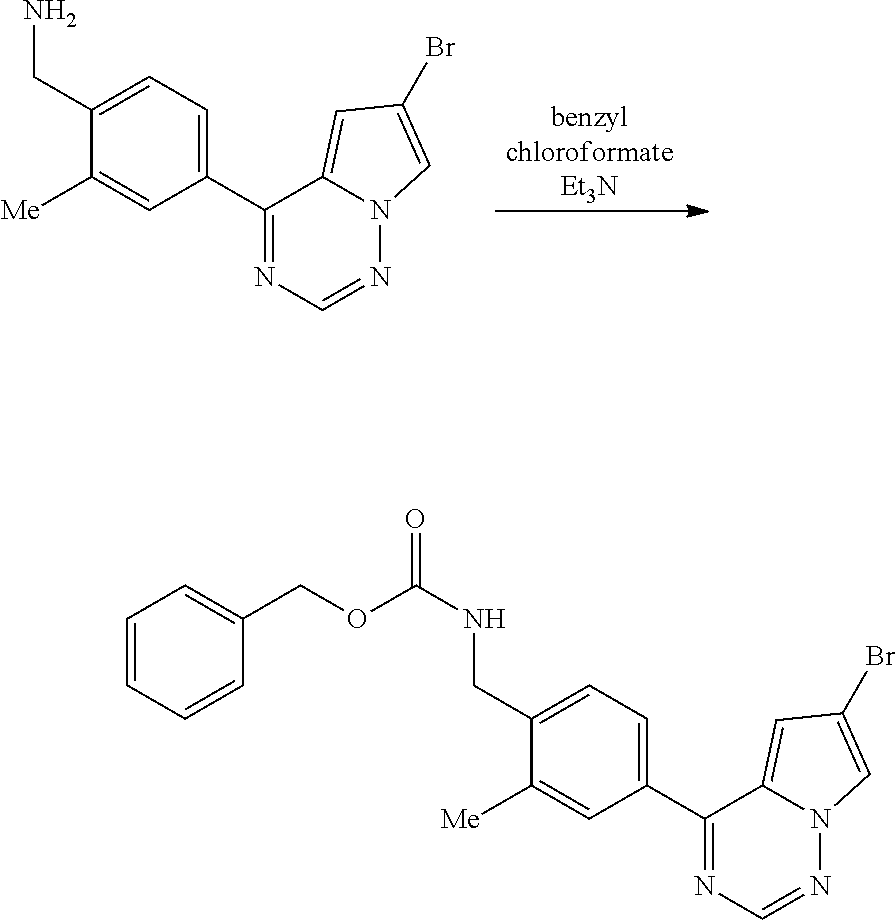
N12N=CN=C(C3=CC=C(CN)C([Me])=C3)C1=CC(Br)=C2.N12N=CN=C(C3=CC=C(CNC(OCC4=CC=CC=C4)=O)C([Me])=C3)C1=CC(Br)=C2
